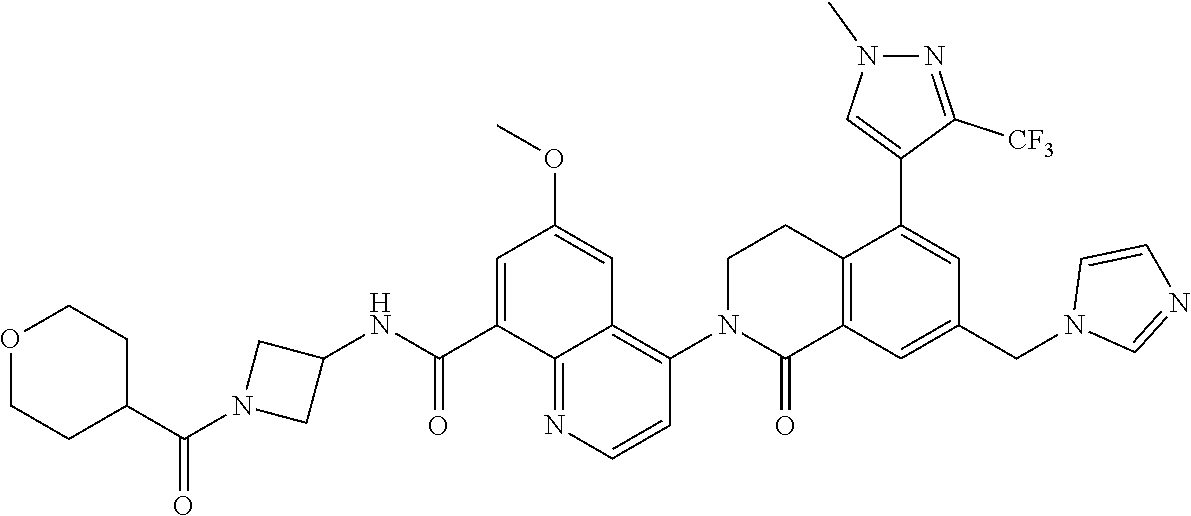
C12=C(C=C(CN3C=NC=C3)C=C1C1=CN(C)N=C1[CF3])C(=O)N(C1=C3C(=NC=C1)C(C(NC1CN(C(=O)C4CCOCC4)C1)=O)=CC(OC)=C3)CC2
